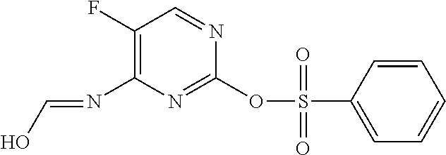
C1(F)=C(N=CO)N=C(OS(=O)(=O)C2=CC=CC=C2)N=C1
